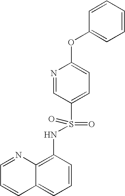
C1=NC2=C(NS(=O)(=O)C3=CC=C(OC4=CC=CC=C4)N=C3)C=CC=C2C=C1
